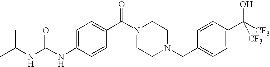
CC(NC(NC1=CC=C(C(=O)N2CCN(CC3=CC=C(C(O)([CF3])[CF3])C=C3)CC2)C=C1)=O)C
